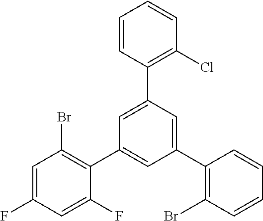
C1=C(F)C=C(F)C(C2=CC(C3=C(Br)C=CC=C3)=CC(C3=C(Cl)C=CC=C3)=C2)=C1Br
